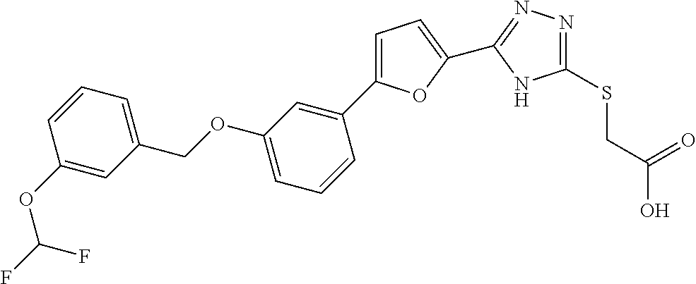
C1=C(C2=CC(OCC3=CC=CC(OC(F)F)=C3)=CC=C2)OC(C2=NN=C(SCC(O)=O)N2)=C1
